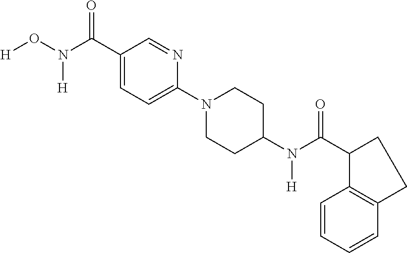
[H]ON(C(C1=CC=C(N2CCC(N(C(C3CCC4=C3C=CC=C4)=O)[H])CC2)N=C1)=O)[H]
